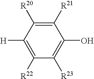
C1([R21])=C([R20])C([H])=C([R22])C([R23])=C1O
